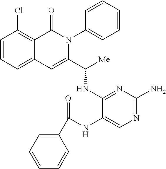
C1(Cl)=C2C(=CC=C1)C=C(C([Me])NC1=NC(N)=NC=C1NC(=O)C1=CC=CC=C1)N(C1=CC=CC=C1)C2=O
